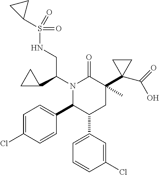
N1(C(C2CC2)CNS(C2CC2)(=O)=O)C(C2=CC=C(Cl)C=C2)C(C2=CC=CC(Cl)=C2)CC(C2(C(=O)O)CC2)(C)C1=O
